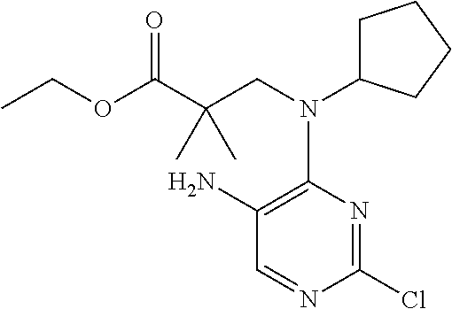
C1C(N(CC(C(=O)OCC)(C)C)C2=C(N)C=NC(Cl)=N2)CCC1
